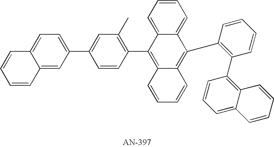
C12=CC(C3=CC(C)=C(C4=C5C(=C(C6=C(C7=C8C(=CC=C7)C=CC=C8)C=CC=C6)C6=CC=CC=C46)C=CC=C5)C=C3)=CC=C1C=CC=C2
